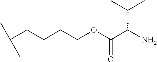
C(CCCCOC(C(N)C(C)C)=O)(C)C
